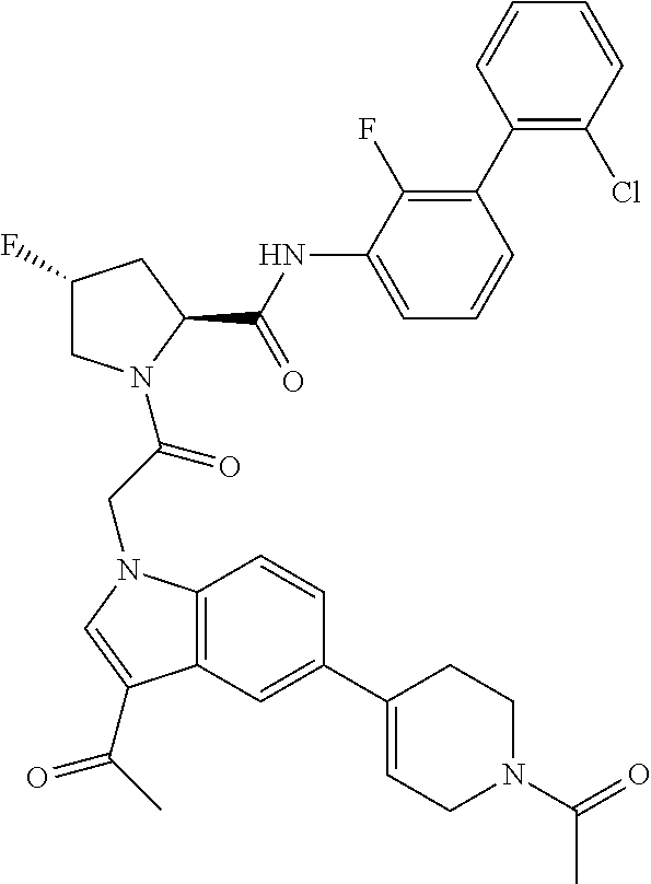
C1(F)CN(C(CN2C3=C(C=C(C4=CCN(C(=O)C)CC4)C=C3)C(C(C)=O)=C2)=O)C(C(NC2=CC=CC(C3=C(Cl)C=CC=C3)=C2F)=O)C1
